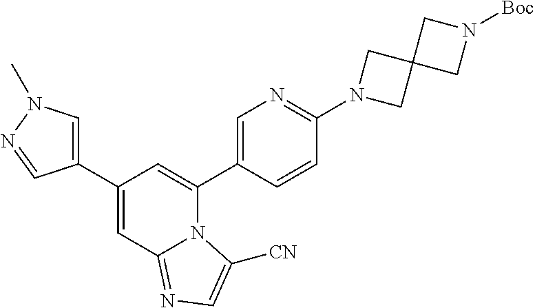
C1(C2=CN(C)N=C2)=CC2=NC=C([CN])N2C(C2=CN=C(N3CC4(C3)CN([Boc])C4)C=C2)=C1
